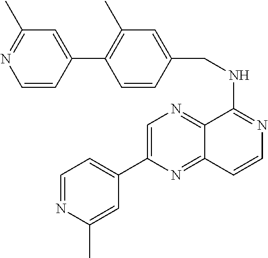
C1(C2=CN=C3C(=N2)C=CN=C3NCC2=CC(C)=C(C3=CC(C)=NC=C3)C=C2)=CC=NC(C)=C1
